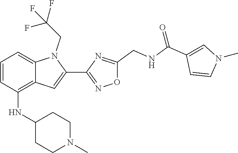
C12=CC=CC(NC3CCN(C)CC3)=C1C=C(C1=NOC(CNC(C3=CN(C)C=C3)=O)=N1)N2CC(F)(F)F
